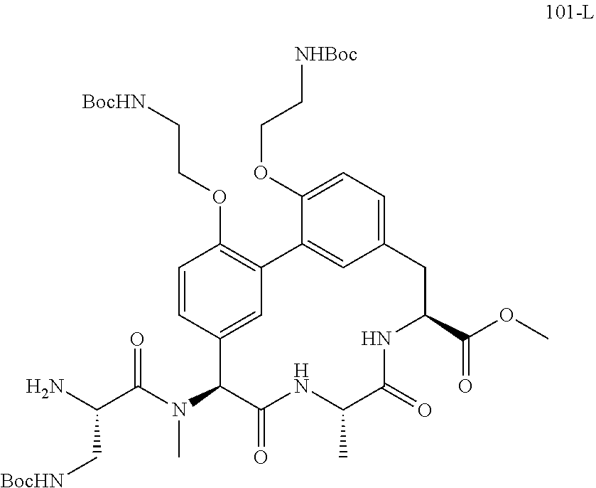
C1=CC2=CC(=C1OCC[BocHN])C1=CC(=CC=C1OCC[NHBoc])CC(C(=O)OC)NC(=O)C(C)NC(=O)C2N(C(C(N)C[BocHN])=O)C
